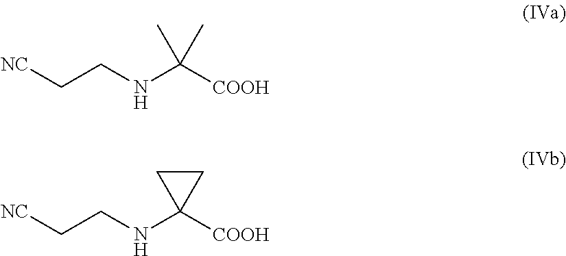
N(C([COOH])(C)C)CC[NC].N(C1([COOH])CC1)CC[NC]
